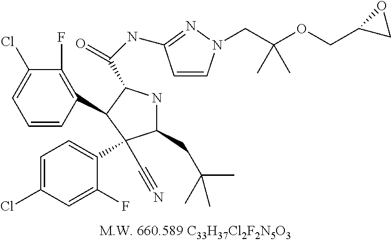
C(C1CO1)OC(CN1C=CC(NC(C2NC(CC(C)(C)C)C(C3=CC=C(Cl)C=C3F)(C#N)C2C2=C(F)C(Cl)=CC=C2)=O)=N1)(C)C
